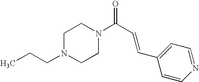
C(N1CCN(C(C=CC2=CC=NC=C2)=O)CC1)CC
